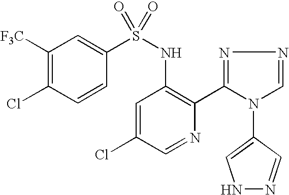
C1([F3C])=C(Cl)C=CC(S(NC2=C(C3=NN=CN3C3=CNN=C3)N=CC(Cl)=C2)(=O)=O)=C1
